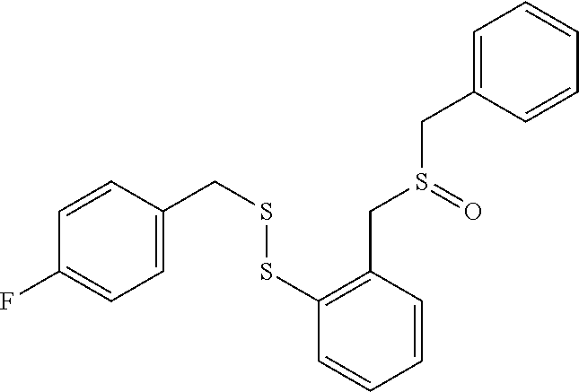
C1=CC(CSSC2=C(CS(CC3=CC=CC=C3)=O)C=CC=C2)=CC=C1F
